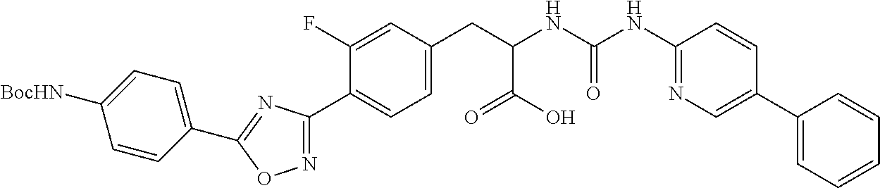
C1=C(F)C(C2=NOC(C3=CC=C([BocHN])C=C3)=N2)=CC=C1CC(C(=O)O)NC(=O)NC1=NC=C(C2=CC=CC=C2)C=C1
